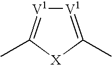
[V1]1=C(C)[X]C(C)=[V1]1
